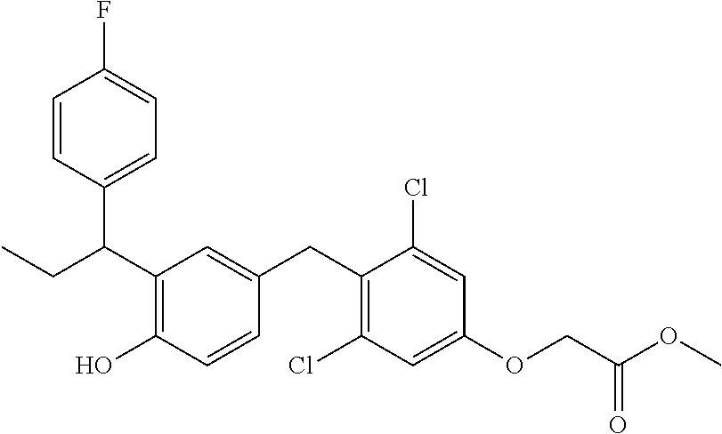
C(C1=C(O)C=CC(CC2=C(Cl)C=C(OCC(OC)=O)C=C2Cl)=C1)(C1=CC=C(F)C=C1)CC
